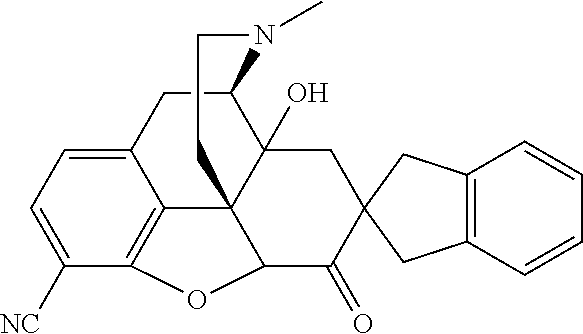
C12CC3=CC=C([NC])C4=C3C3(C1(O)CC1(C(=O)C3O4)CC3=C(C1)C=CC=C3)CCN2C
